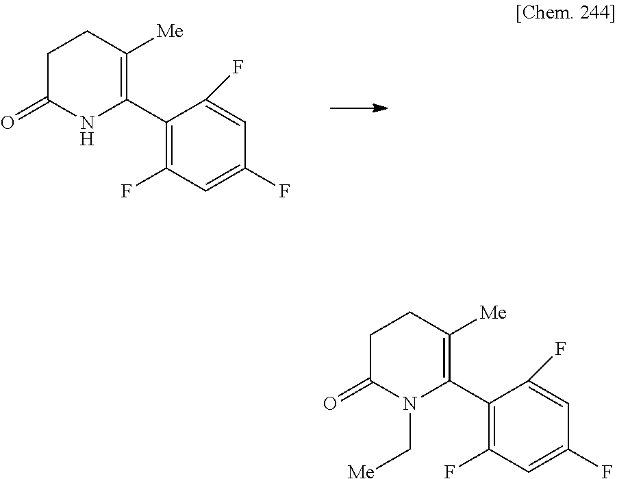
C1C(=O)NC(C2=C(F)C=C(F)C=C2F)=C([Me])C1.C1C(=O)N(C[Me])C(C2=C(F)C=C(F)C=C2F)=C([Me])C1
